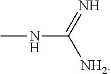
CNC(=N)[NH2]
